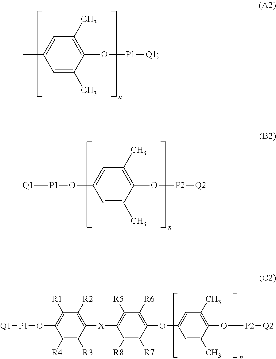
C1([R4])=C([R3])C([X]C2=C([R5])C([R6])=C(OC3=CC(C)=C(O[P2][Q2])C(C)=C3)C([R7])=C2[R8])=C([R2])C([R1])=C1O[P1][Q1].[P1](OC1=CC(C)=C(O[P2][Q2])C(C)=C1)[Q1].CC1=CC(C)=C(O[P1][Q1])C(C)=C1
